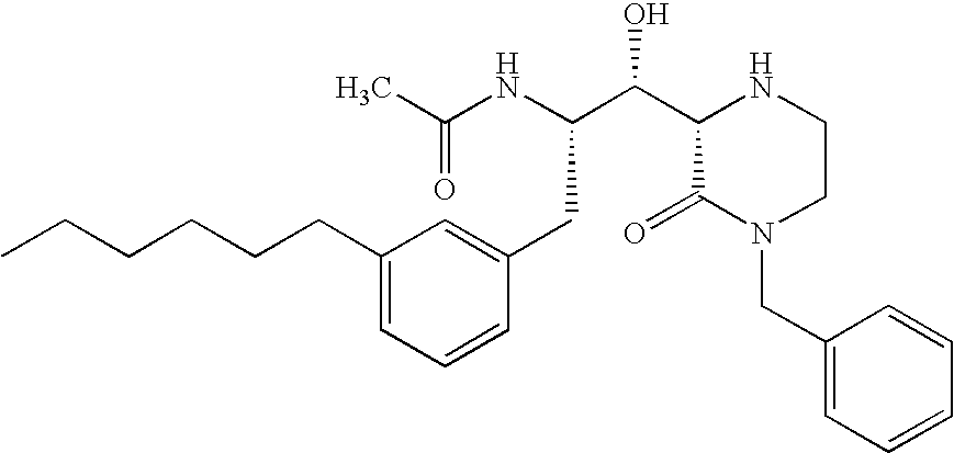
C(NC(CC1=CC(CCCCCC)=CC=C1)C(C1C(=O)N(CC2=CC=CC=C2)CCN1)O)(=O)C
